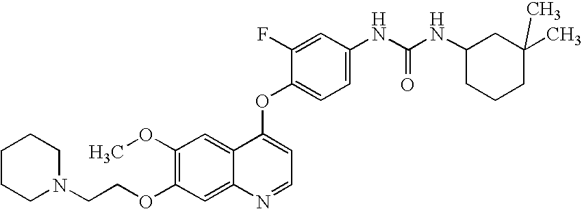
C1(OC)=C(OCCN2CCCCC2)C=C2C(=C1)C(OC1=CC=C(NC(NC3CCCC(C)(C)C3)=O)C=C1F)=CC=N2
